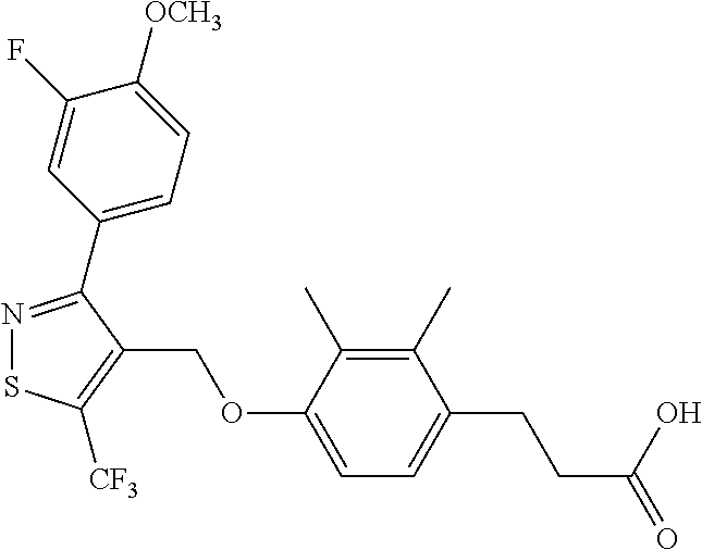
N1=C(C2=CC=C([OCH3])C(F)=C2)C(COC2=CC=C(CCC(=O)O)C(C)=C2C)=C([CF3])S1
